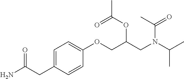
NC(CC1=CC=C(OCC(CN(C(C)C)C(C)=O)OC(C)=O)C=C1)=O
